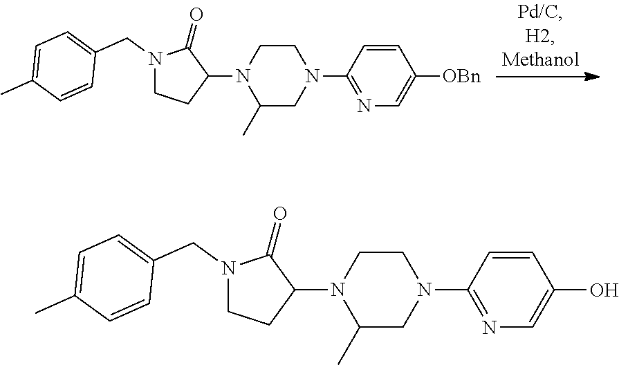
N1(CC2=CC=C(C)C=C2)CCC(N2C(C)CN(C3=NC=C([OBn])C=C3)CC2)C1=O.N1(CC2=CC=C(C)C=C2)CCC(N2C(C)CN(C3=NC=C(O)C=C3)CC2)C1=O
